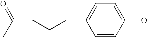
CC(=O)CCCC1=CC=C(OC)C=C1
